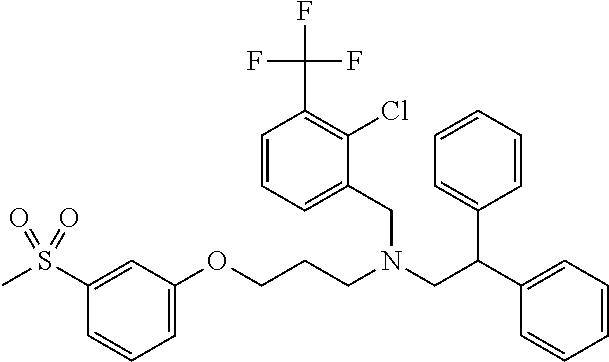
CS(C1=CC(OCCCN(CC(C2=CC=CC=C2)C2=CC=CC=C2)CC2=CC=CC(C(F)(F)F)=C2Cl)=CC=C1)(=O)=O
